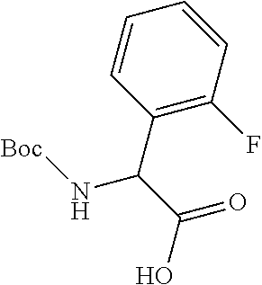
C1=CC(C(C(=O)O)N[Boc])=C(F)C=C1
